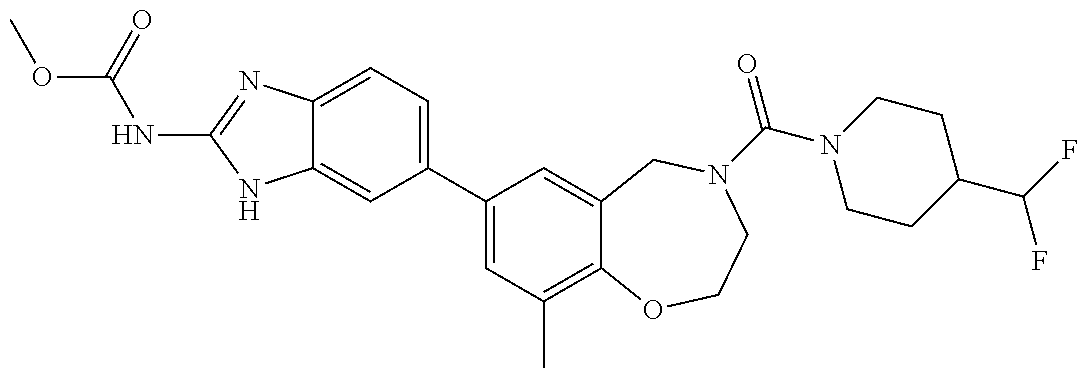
C12=CC=C(C3=CC(C)=C4C(=C3)CN(C(=O)N3CCC(C(F)F)CC3)CCO4)C=C1NC(NC(=O)OC)=N2
